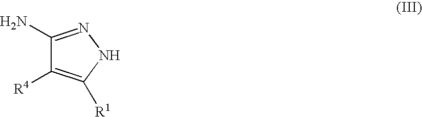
NC1=NNC([R1])=C1[R4]
